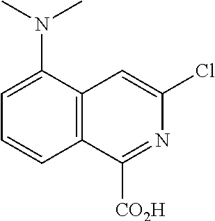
C1=CC2=C(C(N(C)C)=C1)C=C(Cl)N=C2[CO2H]
